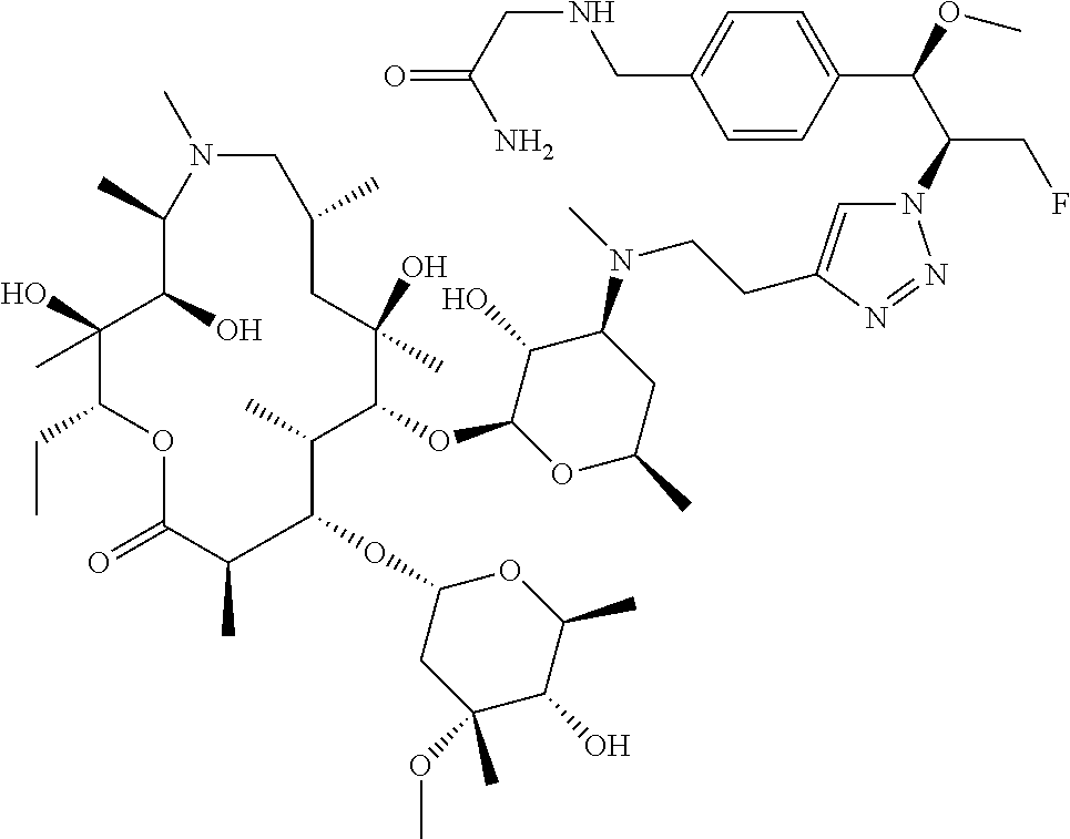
N1=NN(C(C(C2=CC=C(CNCC(N)=O)C=C2)OC)CF)C=C1CCN(C1C(O)C(OC2C(C)C(OC3CC(OC)(C)C(O)C(C)O3)C(C)C(=O)OC(CC)C(O)(C)C(O)C(C)N(C)CC(C)CC2(O)C)OC(C)C1)C
